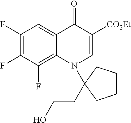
C1(F)=C(F)C(F)=C2C(=C1)C(=O)C([CO2Et])=CN2C1(CCO)CCCC1
